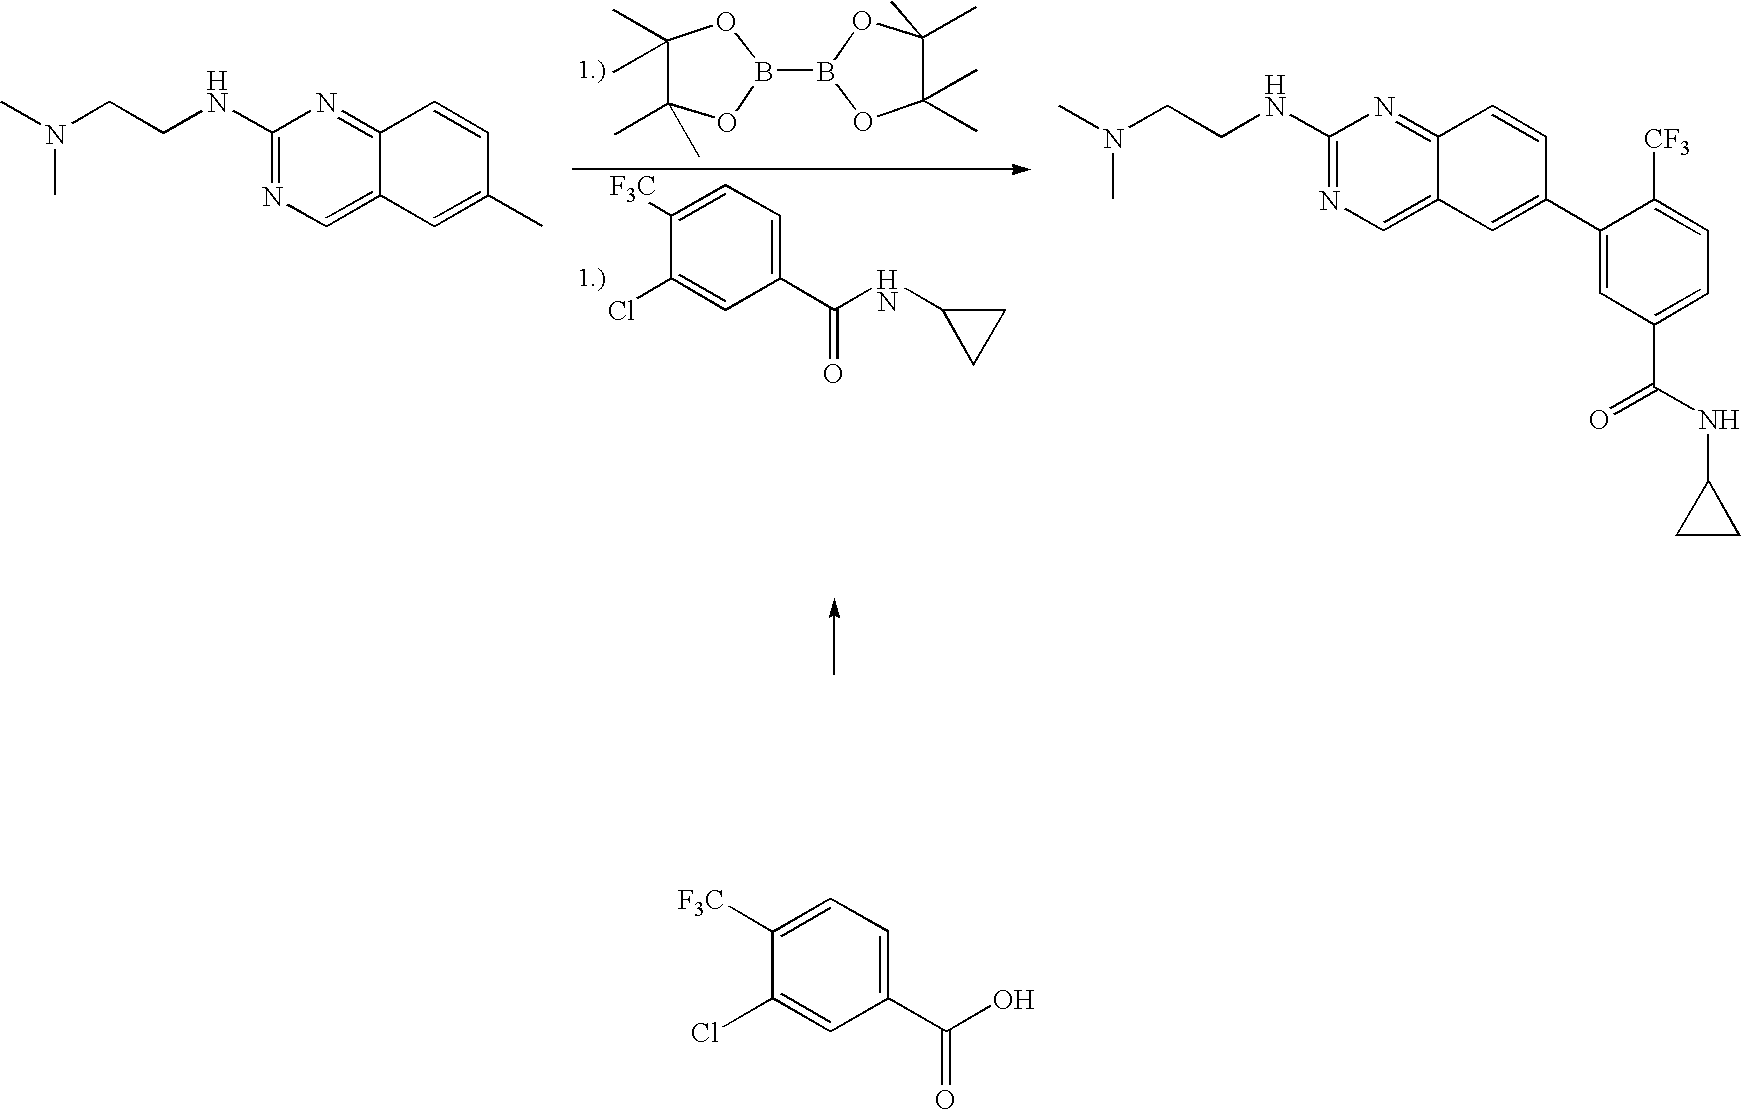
CN(CCNC1=NC=C2C(=N1)C=CC(C)=C2)C.C1(C)(C)OB(B2OC(C)(C)C(C)(C)O2)OC1(C)C.C1([F3C])=CC=C(C(NC2CC2)=O)C=C1Cl.CN(CCNC1=NC=C2C(=N1)C=CC(C1=CC(C(=O)NC3CC3)=CC=C1[CF3])=C2)C.C1([F3C])=CC=C(C(O)=O)C=C1Cl
